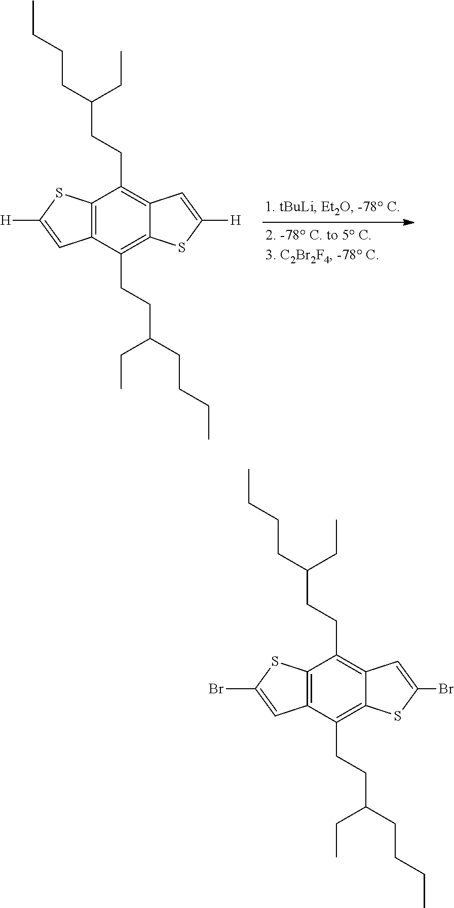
C12=C(C(CCC(CCCC)CC)=C3C(=C1CCC(CCCC)CC)C=C(Br)S3)C=C(Br)S2.C12=C(C(CCC(CCCC)CC)=C3C(=C1CCC(CCCC)CC)C=C([H])S3)C=C([H])S2
